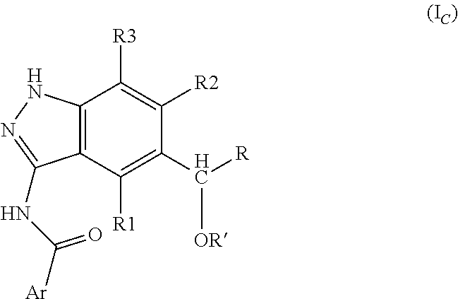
C12=C(C([R1])=C(C([R])[OR])C([R2])=C1[R3])C(NC(=O)[Ar])=NN2
